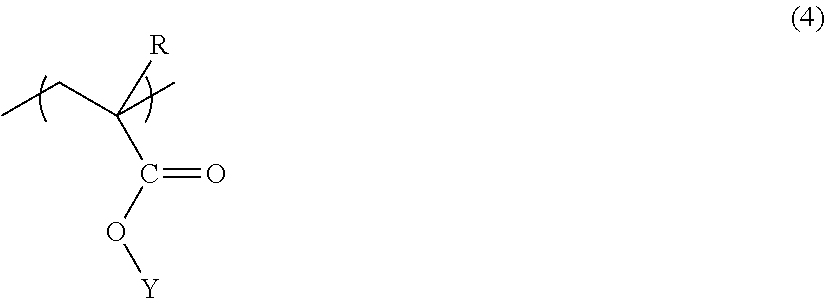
CCC(C)([R])C(O[Y])=O
